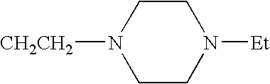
C1CN([Et])CCN1[CH2CH2]
